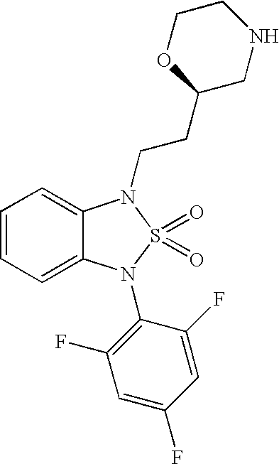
C1=CC=C2C(=C1)N(CCC1OCCNC1)S(=O)(=O)N2C1=C(F)C=C(F)C=C1F
